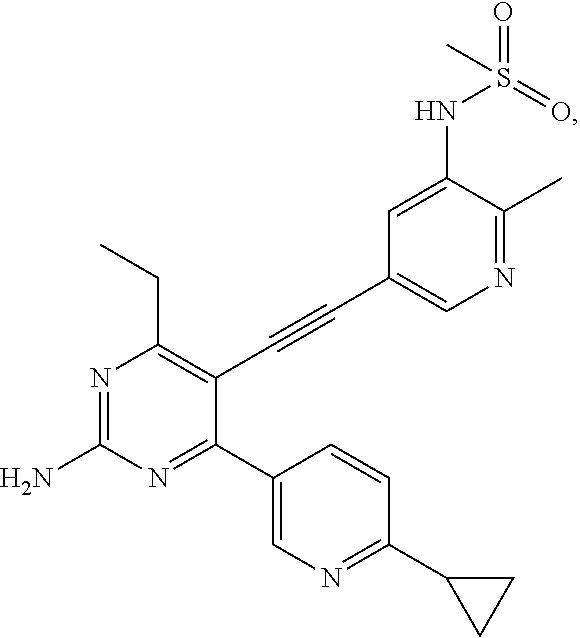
N1=C(N)N=C(C2=CN=C(C3CC3)C=C2)C(C#CC2=CN=C(C)C(NS(C)(=O)=O)=C2)=C1CC
